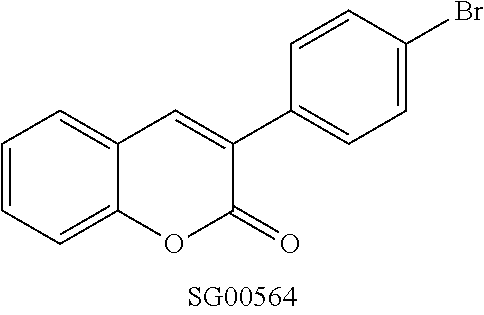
C1=CC=C2C(=C1)OC(=O)C(C1=CC=C(Br)C=C1)=C2
